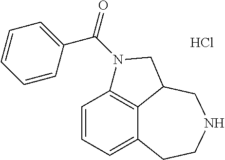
C1=CC=C2C3=C1N(C(=O)C1=CC=CC=C1)CC3CNCC2.Cl
